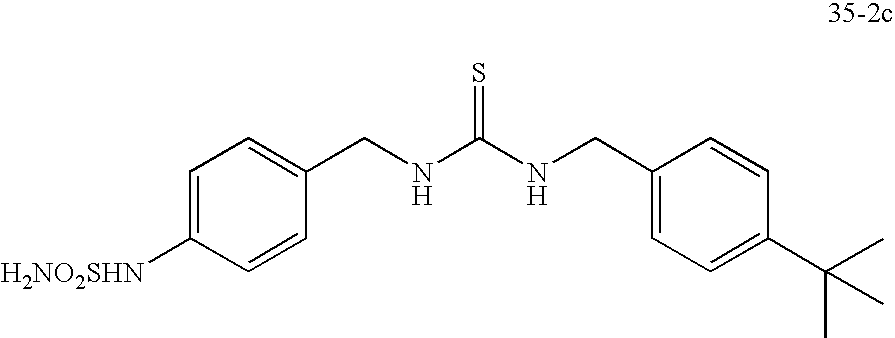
C1(CNC(NCC2=CC=C(C(C)(C)C)C=C2)=S)=CC=C([H2NO2SHN])C=C1
